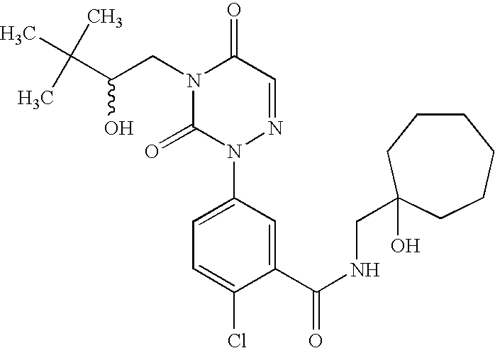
C(C(CN1C(=O)N(C2=CC=C(Cl)C(C(NCC3(O)CCCCCC3)=O)=C2)N=CC1=O)O)(C)(C)C
